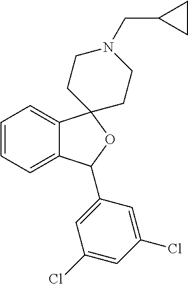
C1=C2C(=CC=C1)C1(OC2C2=CC(Cl)=CC(Cl)=C2)CCN(CC2CC2)CC1
